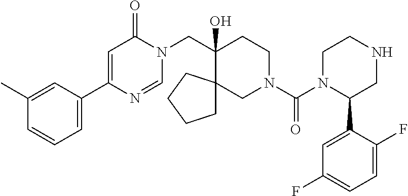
C1(C2=CC=CC(C)=C2)=CC(=O)N(CC2(O)CCN(C(=O)N3C(C4=CC(F)=CC=C4F)CNCC3)CC23CCCC3)C=N1
